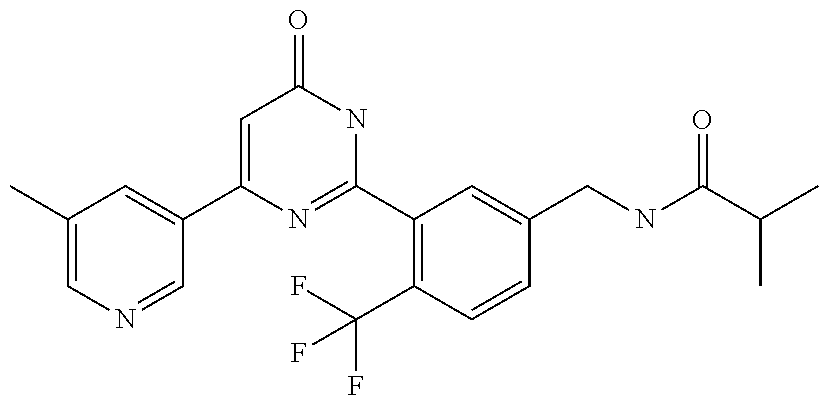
C1(C2=CC(C)=CN=C2)=CC(=O)NC(C2=C(C(F)(F)F)C=CC(CNC(C(C)C)=O)=C2)=N1
